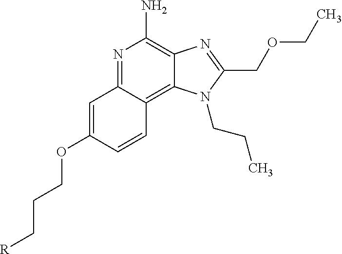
C(C[R])COC1=CC2=NC(N)=C3C(=C2C=C1)N(CCC)C(COCC)=N3
